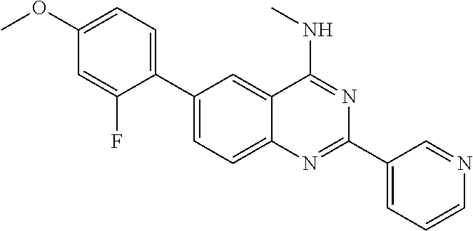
C1(C2=CC=C(OC)C=C2F)=CC=C2C(=C1)C(NC)=NC(C1=CC=CN=C1)=N2
